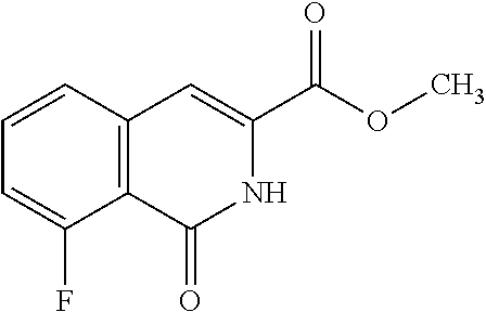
C12=C(C(=O)NC(C(OC)=O)=C1)C(F)=CC=C2
